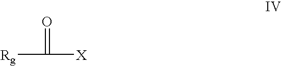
[Rg]C(=O)[X]
